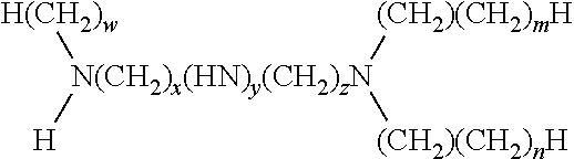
[N(CH2)x(HN)y(CH2)zN]([H])([(CH2)(CH2)nH])([H(CH2)w])[(CH2)(CH2)mH]
